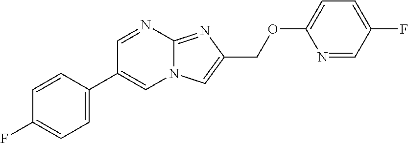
C1=C(C2=CN3C(=NC(COC4=CC=C(F)C=N4)=C3)N=C2)C=CC(F)=C1
